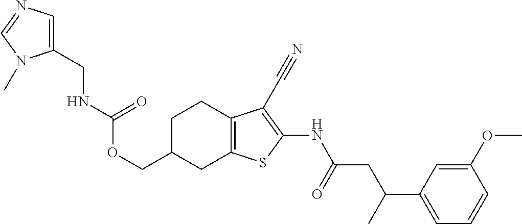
C(C1CC2=C(CC1)C(C#N)=C(NC(CC(C1=CC=CC(OC)=C1)C)=O)S2)OC(=O)NCC1=CN=CN1C
